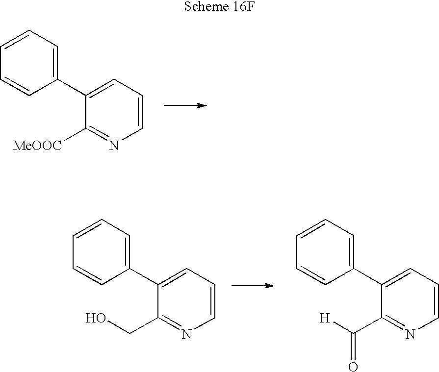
C1=CC=C(C2=CC=CN=C2[MeOOC])C=C1.C1=CC=C(C2=CC=CN=C2CO)C=C1.C1=CC=C(C2=CC=CN=C2C([H])=O)C=C1
